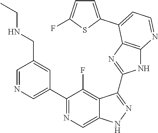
C1=NC=C(C2=NC=C3C(=C2F)C(C2=NC4=C(N2)N=CC=C4C2=CC=C(F)S2)=NN3)C=C1CNCC
